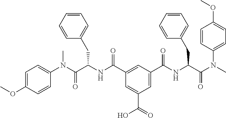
C1(N(C(C(NC(=O)C2=CC(C(NC(C(N(C)C3=CC=C(OC)C=C3)=O)CC3=CC=CC=C3)=O)=CC(C(O)=O)=C2)CC2=CC=CC=C2)=O)C)=CC=C(OC)C=C1
